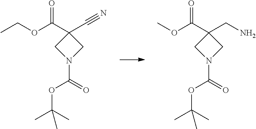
CCOC(C1(C#N)CN(C(OC(C)(C)C)=O)C1)=O.COC(C1(CN)CN(C(OC(C)(C)C)=O)C1)=O
